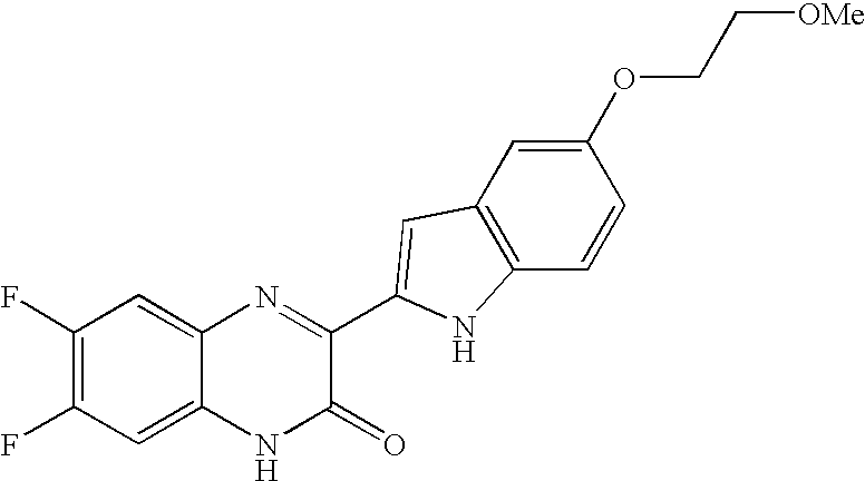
C1=C2C(=CC(F)=C1F)N=C(C1=CC3=C(C=CC(OCC[OMe])=C3)N1)C(=O)N2
